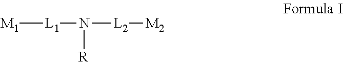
[M1][L1]N([L2][M2])[R]
